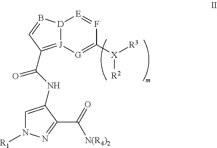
[J]12=C(C(NC3=CN([R1])N=C3C(=O)[N(R4)2])=O)C=B[D]1[E]=FC([X]([R3])[R2])=[G]2
